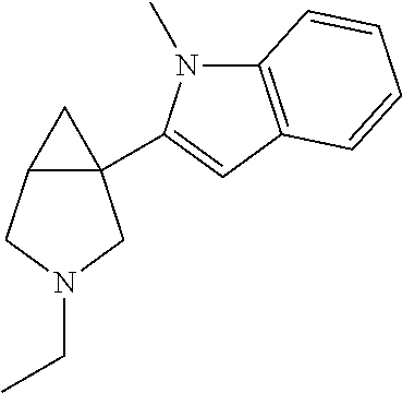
C12(C3=CC4=C(N3C)C=CC=C4)C(CN(CC)C1)C2
